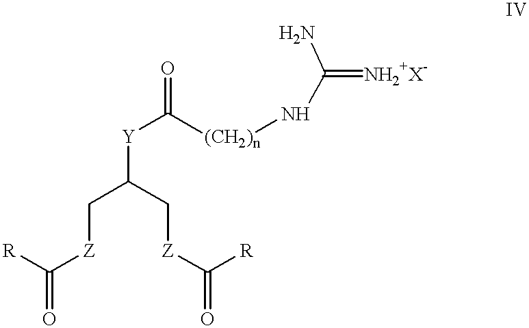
[R]C([Z]CC(C[Z]C([R])=O)[Y]C(=O)[(CH2)n]NC(=[NH2+X-])N)=O
